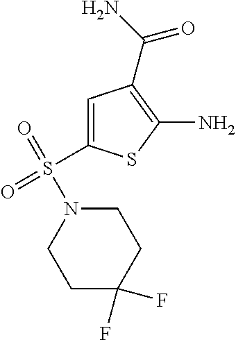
C1=C(S(=O)(=O)N2CCC(F)(F)CC2)SC(N)=C1C(N)=O
